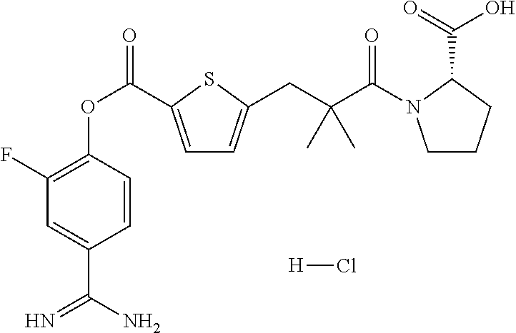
C1(F)=C(OC(=O)C2=CC=C(CC(C(=O)N3CCCC3C(=O)O)(C)C)S2)C=CC(C(N)=N)=C1.[H]Cl
